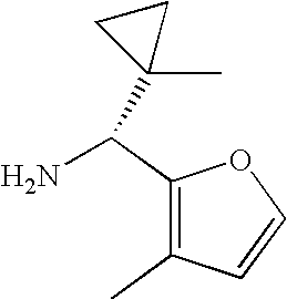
C1(C(N)C2(C)CC2)=C(C)C=CO1
